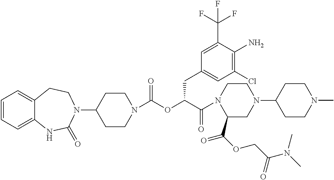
C1=CC=C2C(=C1)CCN(C1CCN(C(OC(C(N3C(C(OCC(N(C)C)=O)=O)CN(C4CCN(C)CC4)CC3)=O)CC3=CC(Cl)=C(N)C(C(F)(F)F)=C3)=O)CC1)C(=O)N2
